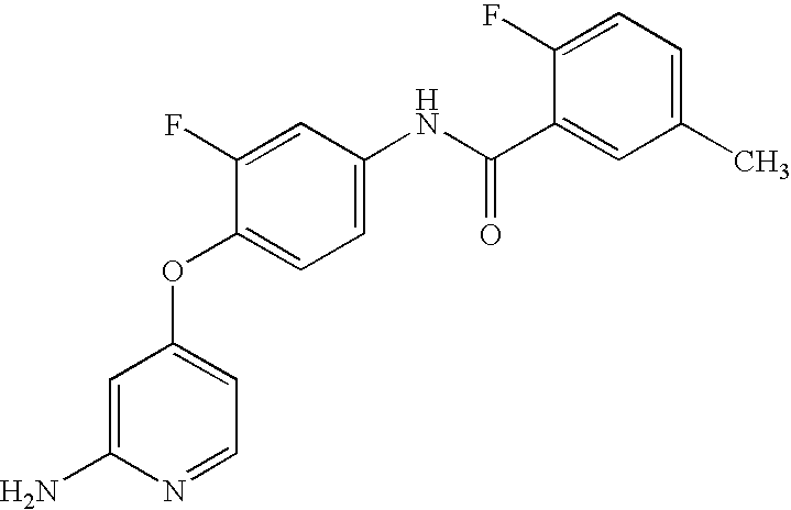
C1=C(N)N=CC=C1OC1=CC=C(NC(C2=CC(C)=CC=C2F)=O)C=C1F
